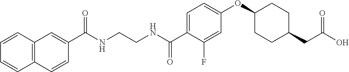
N(CCNC(C1=CC=C(OC2CCC(CC(O)=O)CC2)C=C1F)=O)C(=O)C1=CC2=C(C=C1)C=CC=C2
